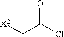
C(C(Cl)=O)[X2]
